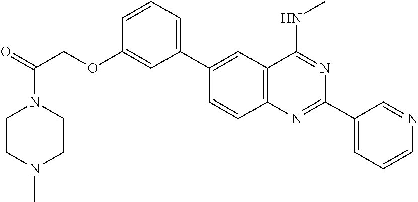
C1(C2=CC3=C(C=C2)N=C(C2=CC=CN=C2)N=C3NC)=CC=CC(OCC(N2CCN(C)CC2)=O)=C1
